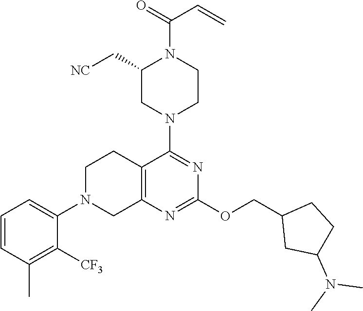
C1=CC(C)=C([CF3])C(N2CC3=C(CC2)C(N2CCN(C(=O)C=C)C(C[NC])C2)=NC(OCC2CC(N(C)C)CC2)=N3)=C1
